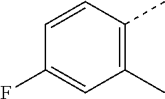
C1=CC(C)=C(C)C=C1F
